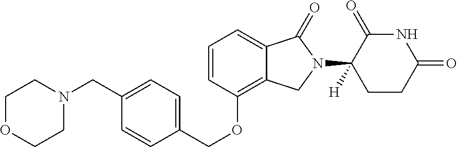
C1(CN2CCOCC2)=CC=C(COC2=C3C(=CC=C2)C(=O)N(C2([H])CCC(=O)NC2=O)C3)C=C1
